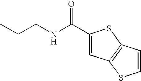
C(NCCC)(C1=CC2=C(S1)C=CS2)=O
